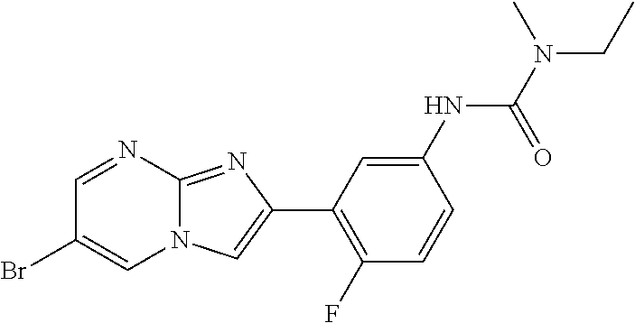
C1=NC2=NC(C3=C(F)C=CC(NC(N(C)CC)=O)=C3)=CN2C=C1Br
